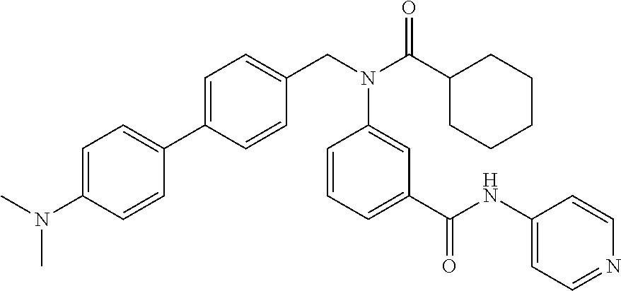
C1=C(N(C)C)C=CC(C2=CC=C(CN(C(C3CCCCC3)=O)C3=CC(C(=O)NC4=CC=NC=C4)=CC=C3)C=C2)=C1
